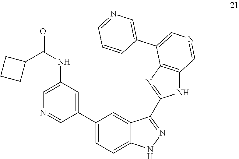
C1(C2=CC=C3C(=C2)C(C2=NC4=C(N2)C=NC=C4C2=CN=CC=C2)=NN3)=CC(NC(=O)C2CCC2)=CN=C1
